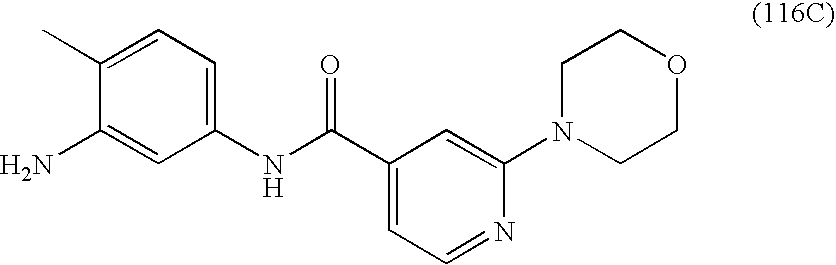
C1(N)=CC(NC(C2=CC=NC(N3CCOCC3)=C2)=O)=CC=C1C
